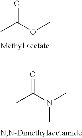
CC(N(C)C)=O.CC(OC)=O
